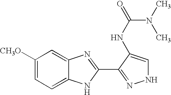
C1([CH3O])=CC=C2C(=C1)N=C(C1=NNC=C1NC(N(C)C)=O)N2
